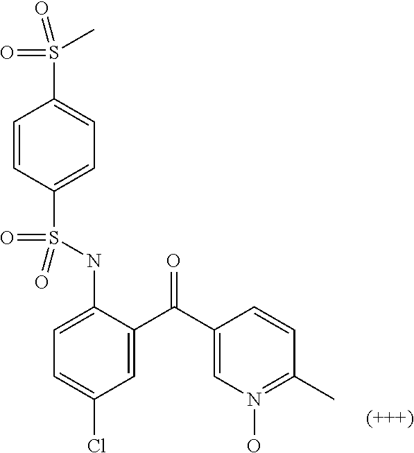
C1=C(NS(C2=CC=C(S(C)(=O)=O)C=C2)(=O)=O)C(C(C2=CN(O)=C(C)C=C2)=O)=CC(Cl)=C1
